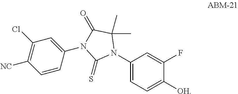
C1(N2C(C)(C)C(=O)N(C3=CC(Cl)=C([NC])C=C3)C2=S)=CC=C([OH])C(F)=C1
